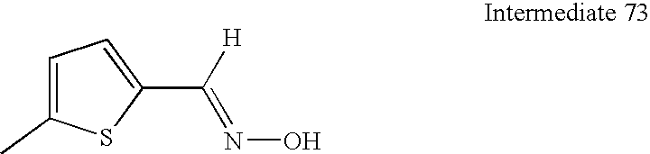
C1=C(C)SC(C([H])=NO)=C1
